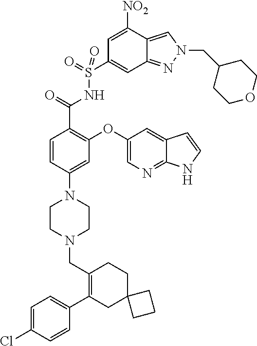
C1=C(Cl)C=CC(C2=C(CN3CCN(C4=CC(OC5=CN=C6C(=C5)C=CN6)=C(C(=O)NS(C5=CC6=NN(CC7CCOCC7)C=C6C([NO2])=C5)(=O)=O)C=C4)CC3)CCC3(C2)CCC3)=C1
